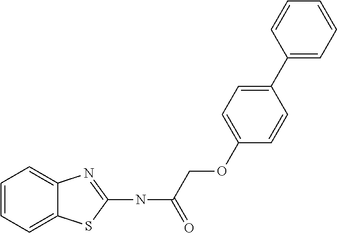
C1=CC=C2C(=C1)N=C(NC(COC1=CC=C(C3=CC=CC=C3)C=C1)=O)S2
